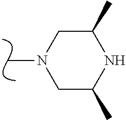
N1(C)CC(C)NC(C)C1
